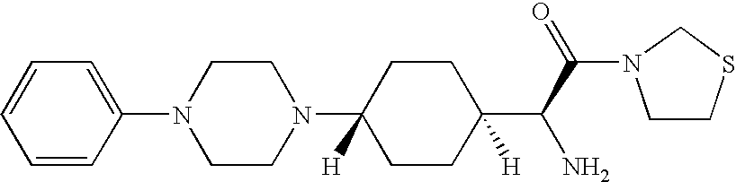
C1=CC(N2CCN(C3([H])CCC(C(N)C(N4CCSC4)=O)([H])CC3)CC2)=CC=C1
